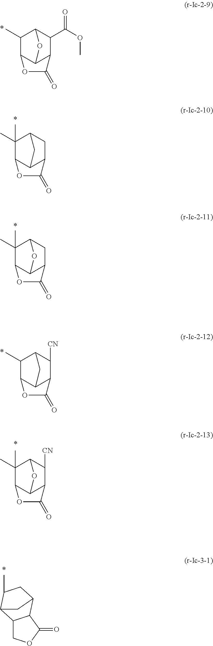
C1(C)C2C3C(C(C(OC)=O)C1O3)C(=O)O2.C1(C)(C)C2C3C(CC1C3)C(=O)O2.C1(C)(C)C2C3C(CC1O3)C(=O)O2.C1(C)C2C3C(C([CN])C1C3)C(=O)O2.C1(C)(C)C2C3C(C([CN])C1O3)C(=O)O2.C12COC(=O)C1C1CC(C)C2C1
